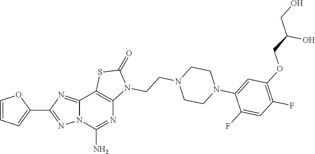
C1=CC=C(C2=NN3C(=N2)C2=C(N=C3N)N(CCN3CCN(C4=CC(OCC(CO)O)=C(F)C=C4F)CC3)C(=O)S2)O1
